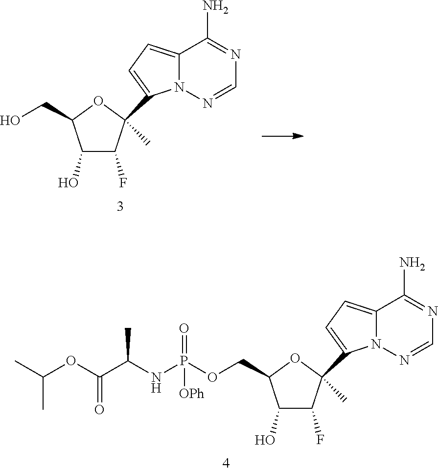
C1(O)C(F)C(C2=CC=C3N2N=CN=C3N)(C)OC1COP(NC(C(OC(C)C)=O)C)(=O)[OPh].C1(O)C(F)C(C2=CC=C3N2N=CN=C3N)(C)OC1CO
